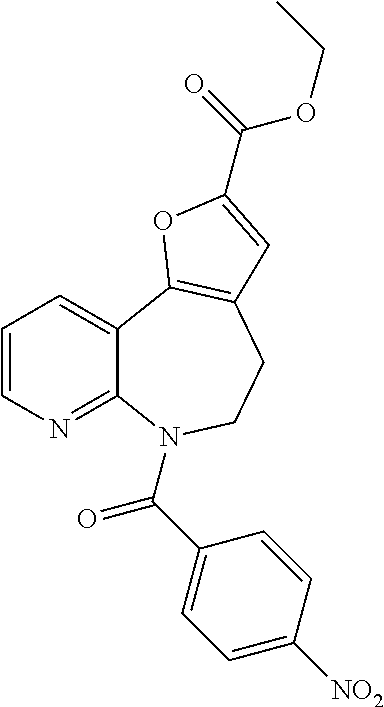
C12=NC=CC=C1C1=C(CCN2C(C2=CC=C([NO2])C=C2)=O)C=C(C(=O)OCC)O1
